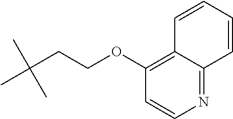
CC(CCOC1=C2C(=NC=C1)C=CC=C2)(C)C
